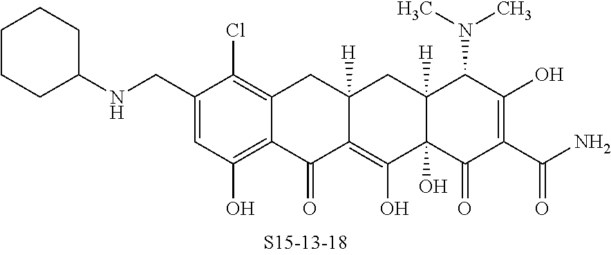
C1(CNC2CCCCC2)=CC(O)=C2C(=C1Cl)CC1([H])C(=C(O)C3(O)C([H])(C1)C(N(C)C)C(O)=C(C(N)=O)C3=O)C2=O
